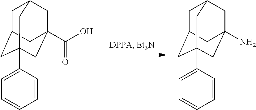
C1C2CC3(C4=CC=CC=C4)CC(C(O)=O)(CC1C3)C2.C1C2CC3(C4=CC=CC=C4)CC(N)(CC1C3)C2
